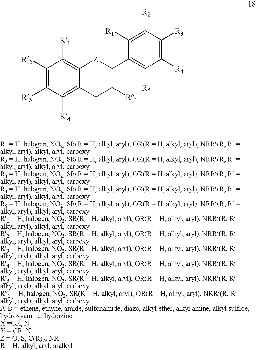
C1([R2])=C([R3])C([R4])=C2C(=C1[R1])[Z]C(C1=C([R5])C([R4])=C([R3])C([R2])=C1[R1])C([R1])C2
